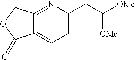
C12=NC(CC([OMe])[OMe])=CC=C1C(=O)OC2
